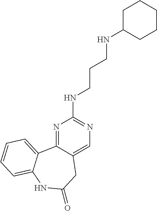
N1=C2C(=CN=C1NCCCNC1CCCCC1)CC(=O)NC1=CC=CC=C21
